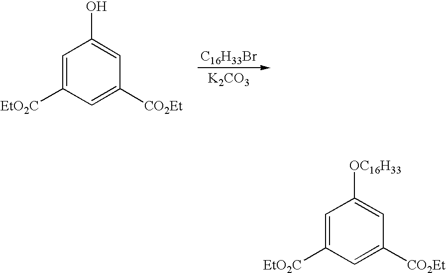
C1=C([EtO2C])C=C([CO2Et])C=C1O.[C16H33Br].[K2CO3].C1=C([EtO2C])C=C([CO2Et])C=C1[OC16H33]
